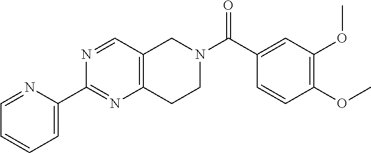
C1=NC(C2=NC3=C(C=N2)CN(C(C2=CC(OC)=C(OC)C=C2)=O)CC3)=CC=C1
